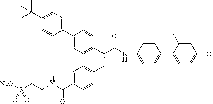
C1(C2=CC=C(C(C(=O)NC3=CC=C(C4=CC=C(Cl)C=C4C)C=C3)CC3=CC=C(C(NCCS([NaO])(=O)=O)=O)C=C3)C=C2)=CC=C(C(C)(C)C)C=C1
